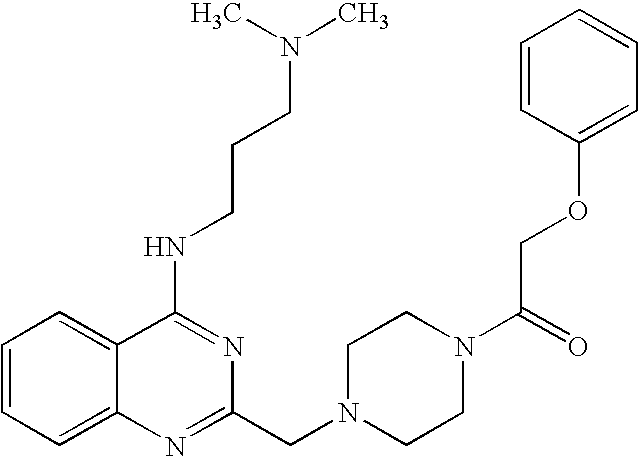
C1=CC=C2C(=C1)C(NCCCN(C)C)=NC(CN1CCN(C(=O)COC3=CC=CC=C3)CC1)=N2
